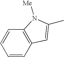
C1=CC2=C(C=C1)N([Me])C(C)=C2
